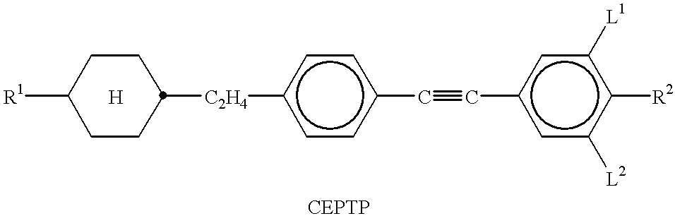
[R1]C1CCC([C2H4]c2ccc(C#Cc3cc([L2])c([R2])c([L1])c3)cc2)CC1.[H]
